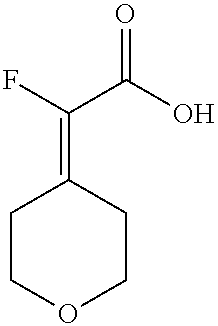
C1COCCC1=C(F)C(O)=O
